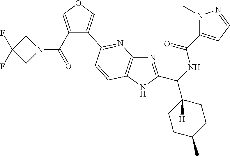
C1(C(N2CC(F)(F)C2)=O)=COC=C1C1=NC2=C(C=C1)NC(C(C1([H])CCC(C)CC1)NC(=O)C1=CC=NN1C)=N2
